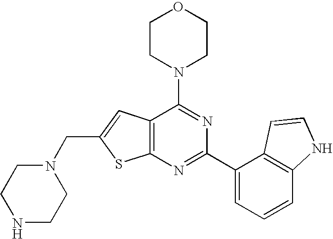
C12=C(N=C(C3=CC=CC4=C3C=CN4)N=C1N1CCOCC1)SC(CN1CCNCC1)=C2
